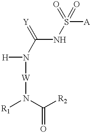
N([W]N([H])C(NS([A])(=O)=O)=[Y])([R1])C([R2])=O
